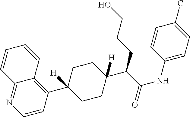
C1=CC2=C(C3([H])CCC(C(C(NC4=CC=C(C)C=C4)=O)CCCO)([H])CC3)C=CN=C2C=C1
